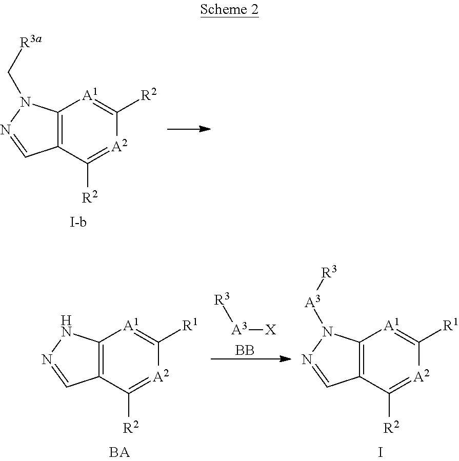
C12=C(C([R2])=[A2]C([R2])=[A1]1)C=NN2C[R3a].[R3][A3][X].[BB].C12=C(C([R2])=[A2]C([R1])=[A1]1)C=NN2.C12=C(C([R2])=[A2]C([R1])=[A1]1)C=NN2[A3][R3].I
